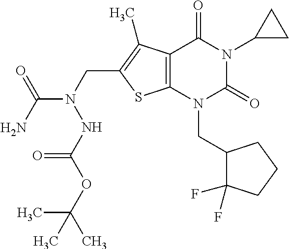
C12=C(N(CC3C(F)(F)CCC3)C(=O)N(C3CC3)C1=O)SC(CN(NC(OC(C)(C)C)=O)C(=O)N)=C2C
